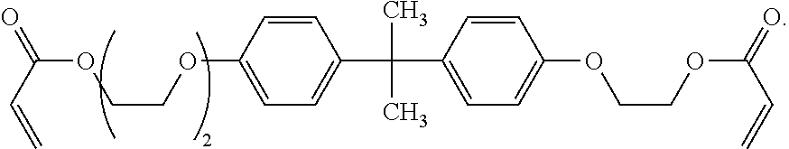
C1=CC(OCCOC(=O)C=C)=CC=C1C(C1=CC=C(OCCOC(=O)C=C)C=C1)(C)C
